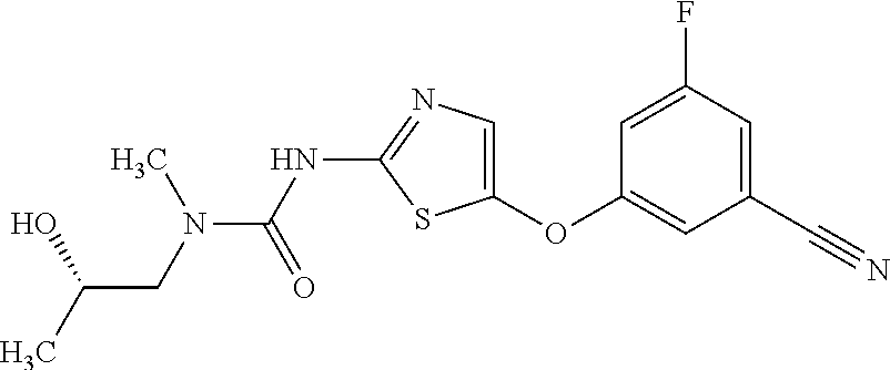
O(C1=CN=C(NC(=O)N(C)CC(O)C)S1)C1=CC(C#N)=CC(F)=C1
